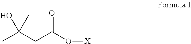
CC(CC(O[X])=O)(O)C
